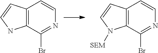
C12=C(C(Br)=NC=C1)NC=C2.C12=C(C(Br)=NC=C1)N([SEM])C=C2
